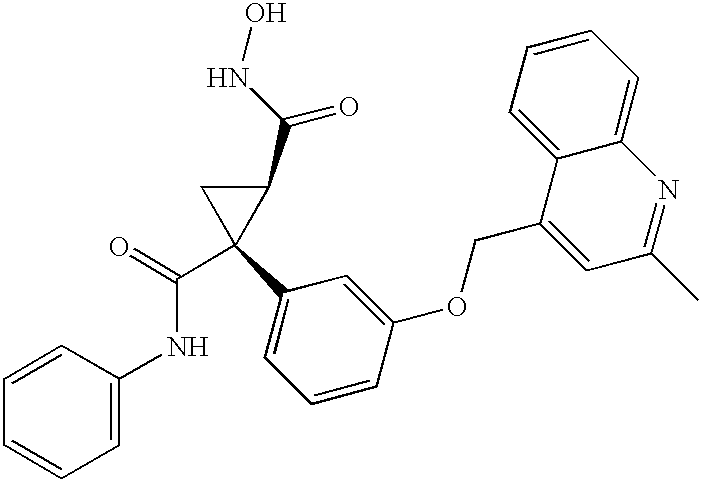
C1(C2=CC=CC(OCC3=CC(C)=NC4=CC=CC=C34)=C2)(C(=O)NC2=CC=CC=C2)C(C(NO)=O)C1
